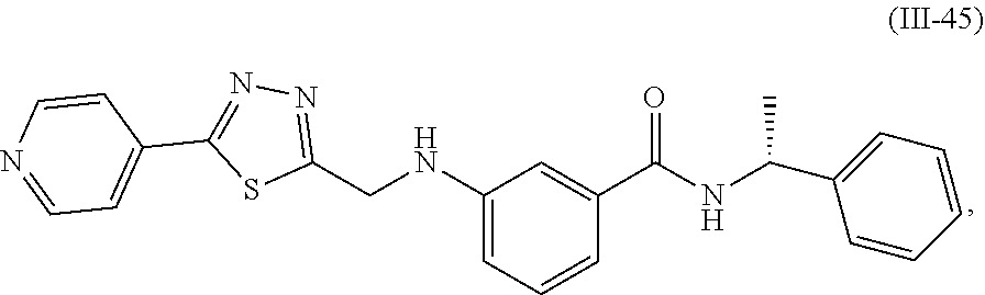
C(NC1=CC=CC(C(NC(C2=CC=CC=C2)C)=O)=C1)C1=NN=C(C2=CC=NC=C2)S1
